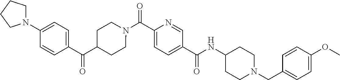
N(C(C1=CC=C(C(=O)N2CCC(C(C3=CC=C(N4CCCC4)C=C3)=O)CC2)N=C1)=O)C1CCN(CC2=CC=C(OC)C=C2)CC1
